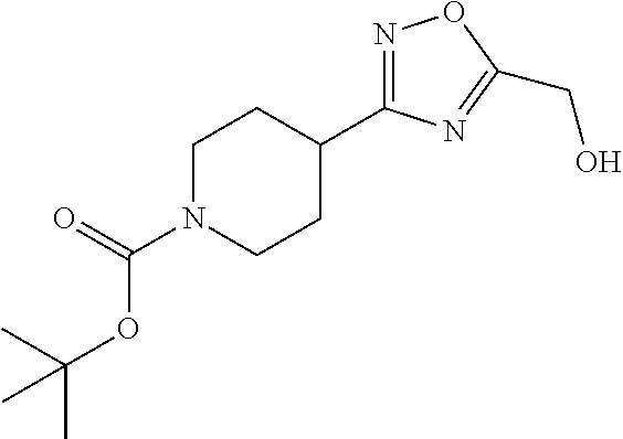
C1(C2=NOC(CO)=N2)CCN(C(=O)OC(C)(C)C)CC1
